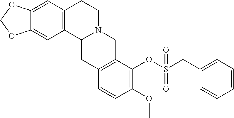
C12=C(C=C3C(=C1)OCO3)CCN1C2CC2=C(C1)C(OS(CC1=CC=CC=C1)(=O)=O)=C(OC)C=C2
